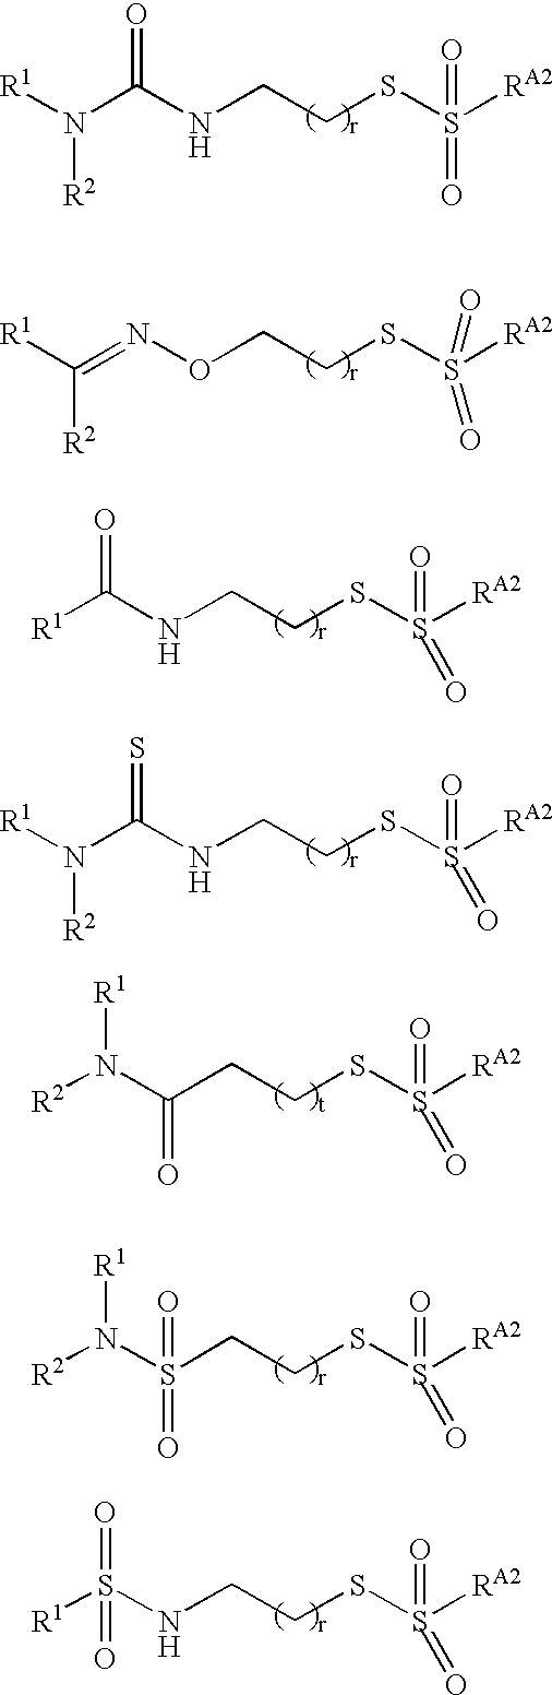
N(C(NCCSS([RA2])(=O)=O)=O)([R1])[R2].C(=NOCCSS([RA2])(=O)=O)([R1])[R2].[R1]C(NCCSS([RA2])(=O)=O)=O.N(C(NCCSS([RA2])(=O)=O)=S)([R1])[R2].[R2]N(C(CCSS([RA2])(=O)=O)=O)[R1].[R2]N(S(CCSS([RA2])(=O)=O)(=O)=O)[R1].[R1]S(NCCSS([RA2])(=O)=O)(=O)=O
